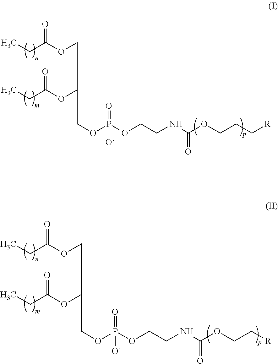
CCC(OCC(OC(CC)=O)COP(OCCNC(OCCC[R])=O)(=O)[O-])=O.CCC(OCC(OC(CC)=O)COP(OCCNC(OCC[R])=O)(=O)[O-])=O
